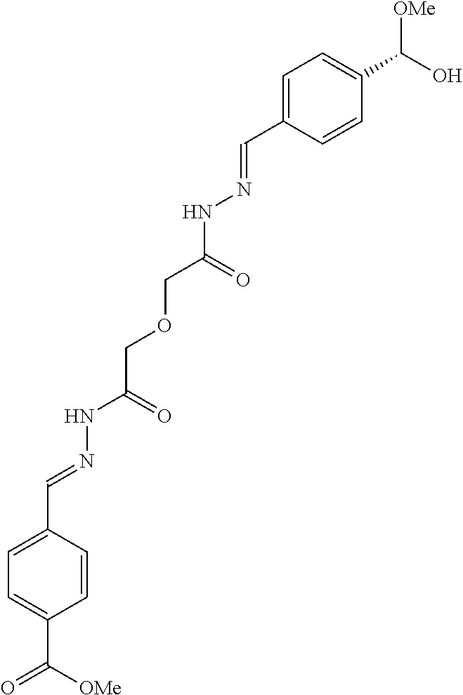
C1(C=NNC(COCC(NN=CC2=CC=C(C([OMe])O)C=C2)=O)=O)=CC=C(C(=O)[OMe])C=C1
